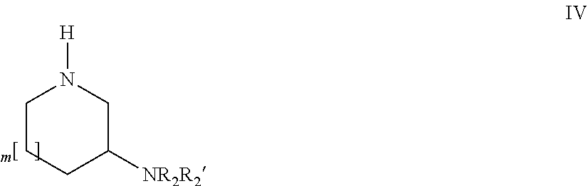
[H]N1CCCC([NR2R2])C1
